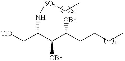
[TrO]CC(C(C(CCCC)[OBn])[OBn])N[SO2]CC
